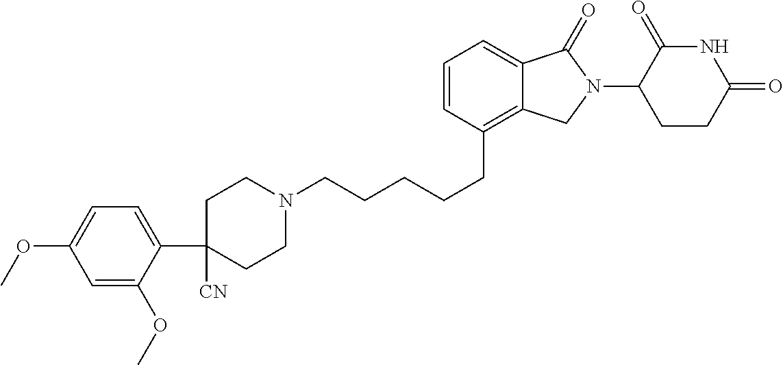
C(CCC1=C2C(=CC=C1)C(=O)N(C1C(=O)NC(=O)CC1)C2)CCN1CCC(C2=CC=C(OC)C=C2OC)([CN])CC1
